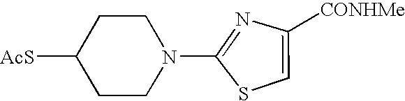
N1(C2=NC([CONHMe])=CS2)CCC([AcS])CC1
